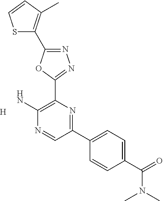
[H].N1=C(C2=C(C)C=CS2)OC(C2=C(N)N=CC(C3=CC=C(C(=O)N(C)C)C=C3)=N2)=N1
